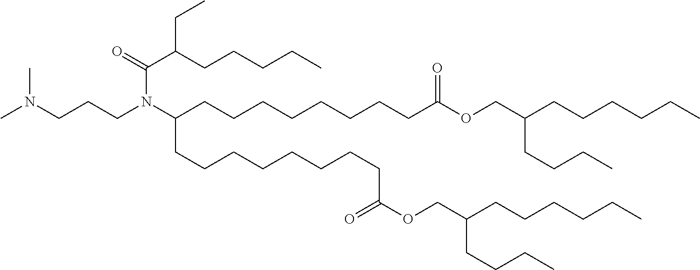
CN(CCCN(C(CCCCCCCCC(=O)OCC(CCCCCC)CCCC)CCCCCCCCC(OCC(CCCCCC)CCCC)=O)C(=O)C(CCCCC)CC)C
